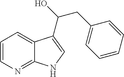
C1=CN=C2C(=C1)C(C(O)CC1=CC=CC=C1)=CN2
